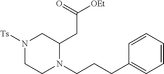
N1([Ts])CCN(CCCC2=CC=CC=C2)C(CC([OEt])=O)C1
